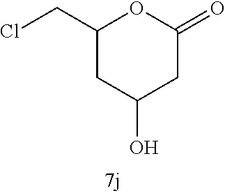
C1(CCl)CC(O)CC(=O)O1
